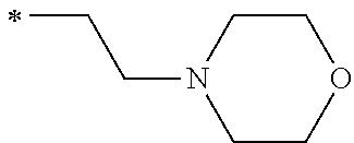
C(CN1CCOCC1)C
